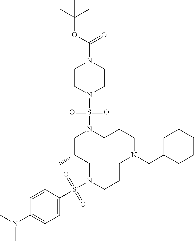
C1C(C)CN(S(C2=CC=C(N(C)C)C=C2)(=O)=O)CCCN(CC2CCCCC2)CCCN1S(N1CCN(C(=O)OC(C)(C)C)CC1)(=O)=O
